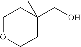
C1OCCC(CO)(C)C1
